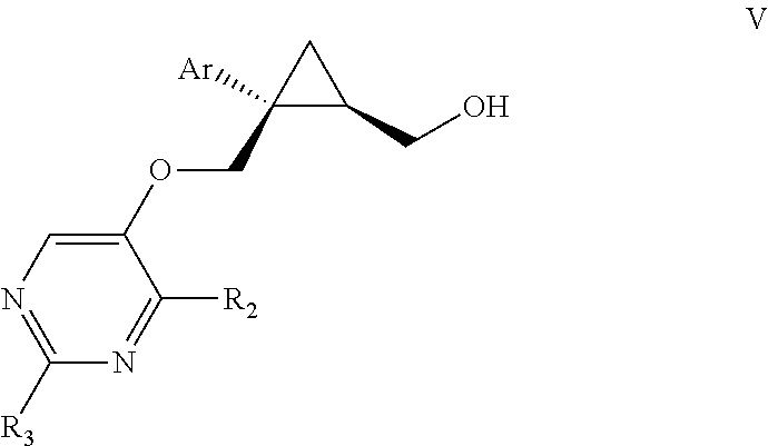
C1(COC2=CN=C([R3])N=C2[R2])([Ar])C(CO)C1
